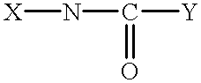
[X]NC([Y])=O
